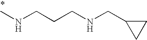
CNCCCNCC1CC1
